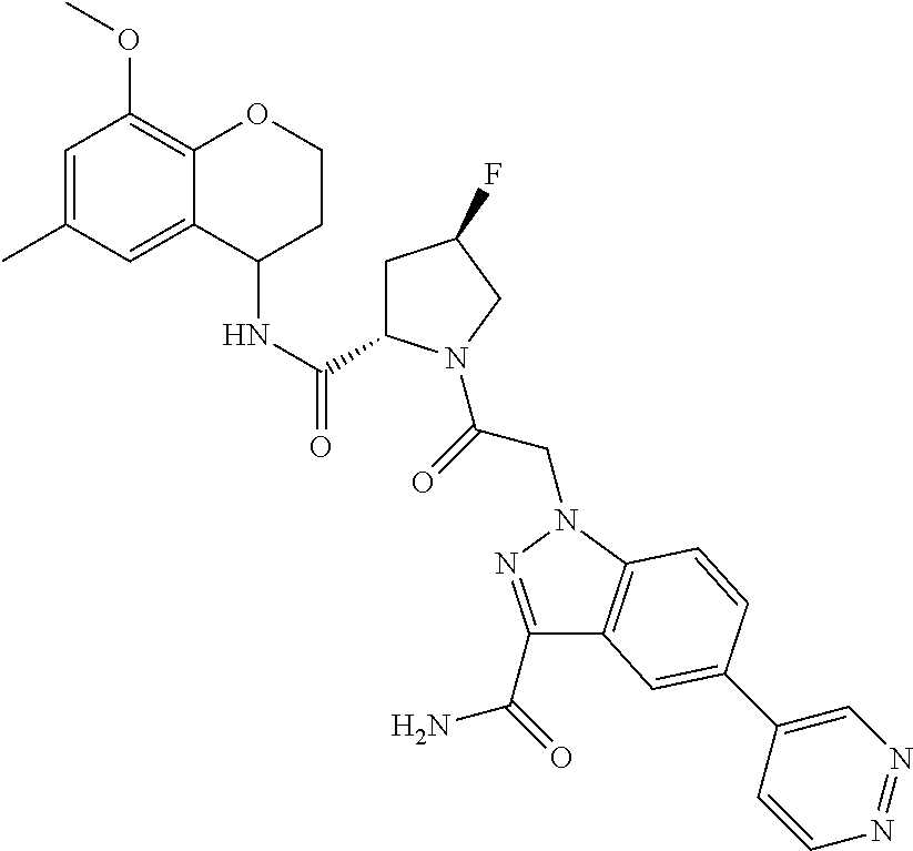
C1(C(=O)N)=NN(CC(=O)N2C(C(NC3CCOC4=C(OC)C=C(C)C=C34)=O)CC(F)C2)C2=C1C=C(C1=CN=NC=C1)C=C2
